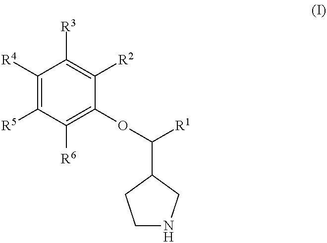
C1NCC(C(OC2=C([R6])C([R5])=C([R4])C([R3])=C2[R2])[R1])C1
